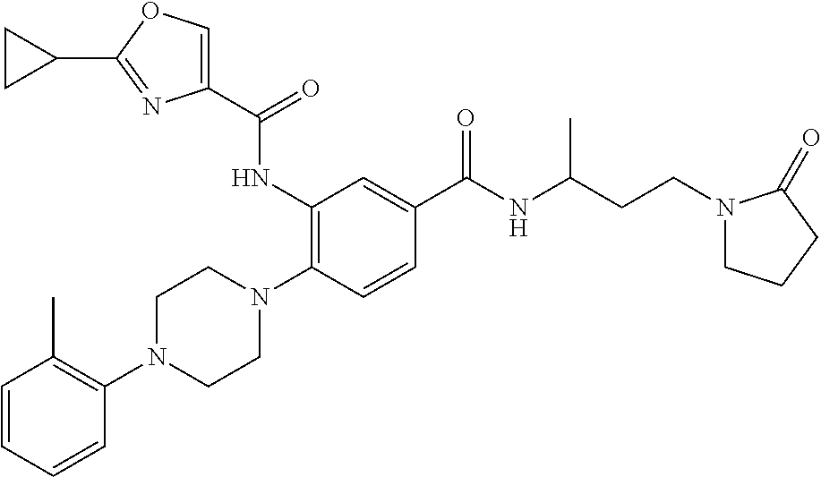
C1=CC=CC(N2CCN(C3=C(NC(C4=COC(C5CC5)=N4)=O)C=C(C(NC(CCN4CCCC4=O)C)=O)C=C3)CC2)=C1C
